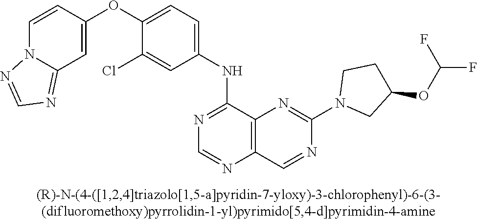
C1=CC(OC2=CC=C(NC3=NC=NC4=C3N=C(N3CC(OC(F)F)CC3)N=C4)C=C2Cl)=CC2=NC=NN12
